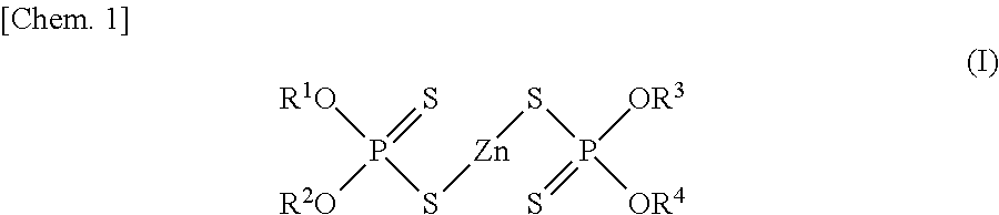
[R2O]P(=S)([R1O])S[Zn]SP([OR4])([OR3])=S
